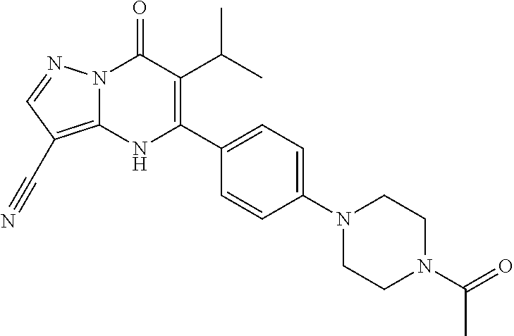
N12C(=C(C#N)C=N1)NC(C1=CC=C(N3CCN(C(=O)C)CC3)C=C1)=C(C(C)C)C2=O
